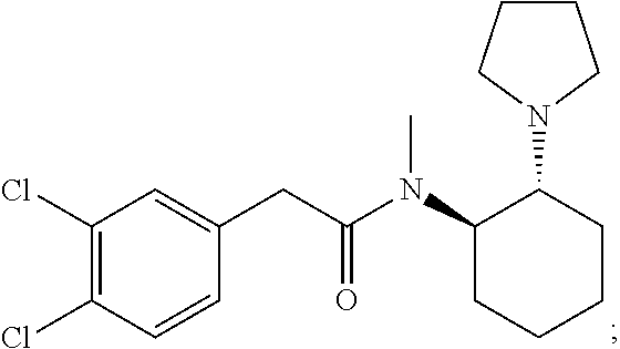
C1(N(C(CC2=CC(Cl)=C(Cl)C=C2)=O)C)CCCCC1N1CCCC1
